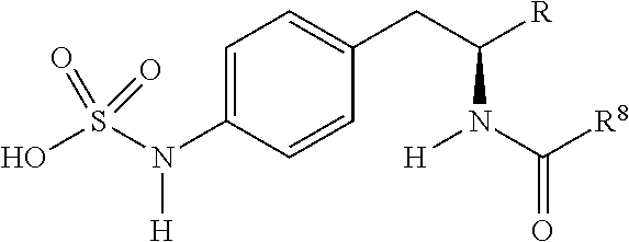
C1=C(N(S(O)(=O)=O)[H])C=CC(CC([R])N(C(=O)[R8])[H])=C1
